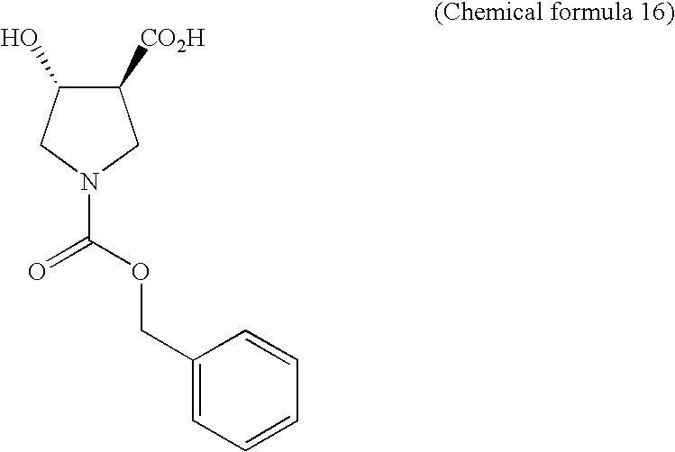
C1(COC(=O)N2CC(O)C([CO2H])C2)=CC=CC=C1
